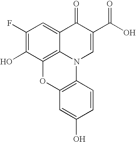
C1(F)=C(O)C2=C3C(=C1)C(=O)C(C(O)=O)=CN3C1=C(O2)C=C(O)C=C1
